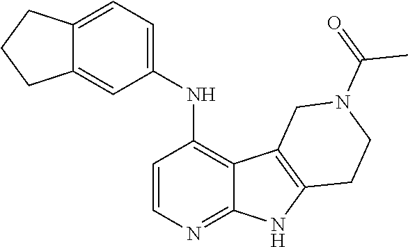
C1(NC2=C3C(=NC=C2)NC2=C3CN(C(=O)C)CC2)=CC=C2C(=C1)CCC2
